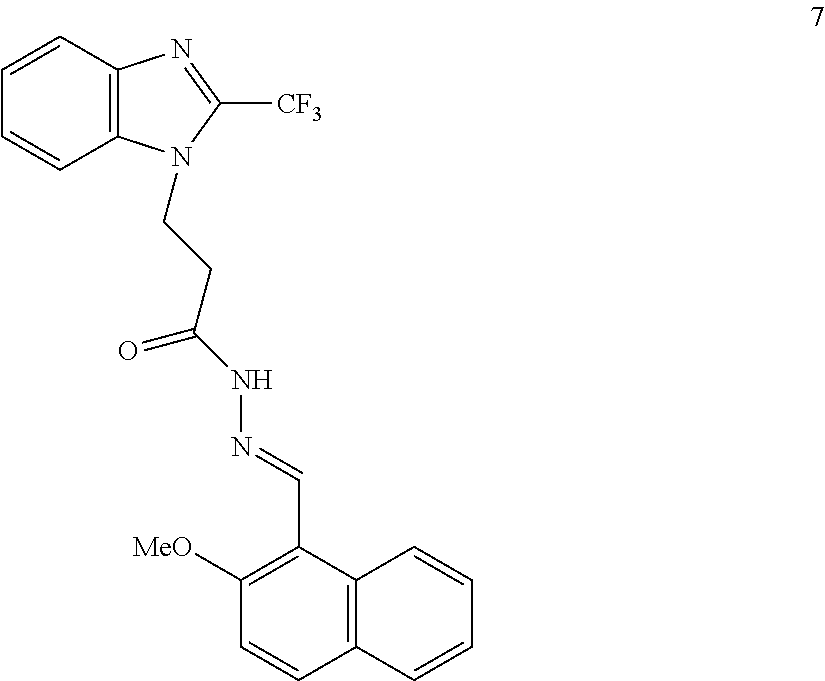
C1=CC2=C(C=C1)N=C([CF3])N2CCC(NN=CC1=C([MeO])C=CC2=C1C=CC=C2)=O
